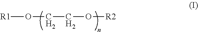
O([R1])CCO[R2]
